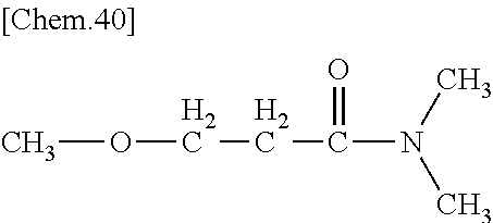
COCCC(=O)N(C)C
